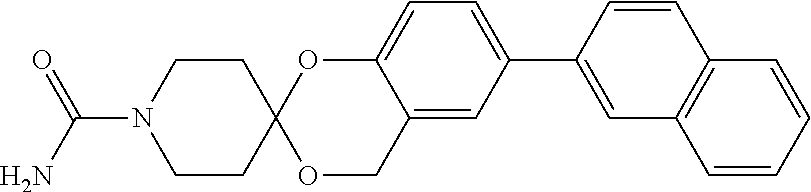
C1CC2(CCN1C(N)=O)OCC1=CC(C3=CC4=C(C=C3)C=CC=C4)=CC=C1O2
